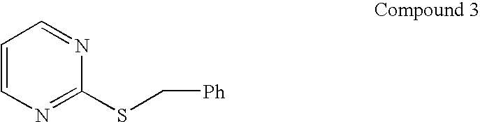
C1=CN=C(SC[Ph])N=C1
